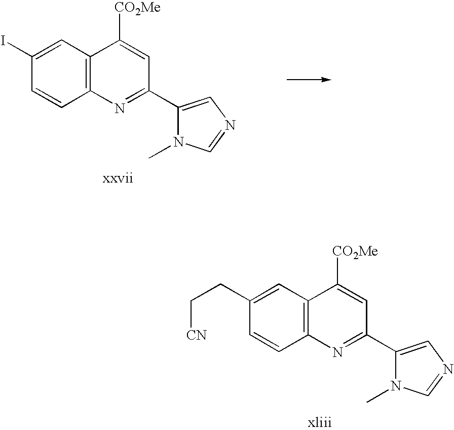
C1(I)=CC2=C(C=C1)N=C(C1=CN=CN1C)C=C2[CO2Me].C1(CC[CN])=CC2=C(C=C1)N=C(C1=CN=CN1C)C=C2[CO2Me]
